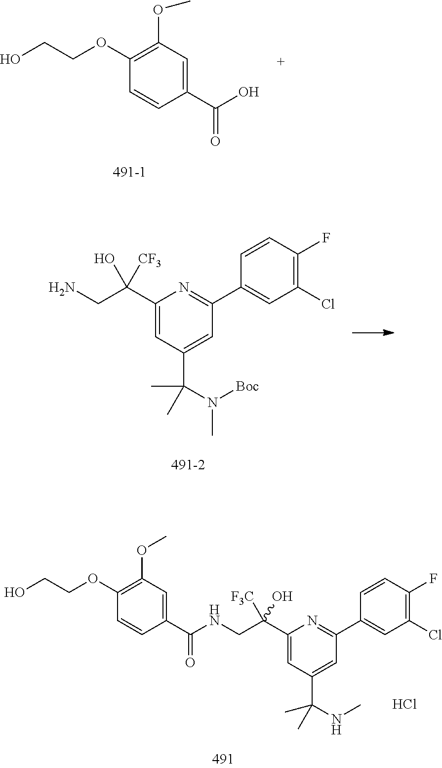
C1(C(CN)(O)[CF3])=CC(C(C)(C)N([Boc])C)=CC(C2=CC(Cl)=C(F)C=C2)=N1.Cl.C1(C(CNC(C2=CC(OC)=C(OCCO)C=C2)=O)([F3C])O)=CC(C(C)(NC)C)=CC(C2=CC(Cl)=C(F)C=C2)=N1.C1(OC)=C(OCCO)C=CC(C(O)=O)=C1
